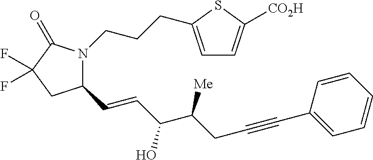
C(CC#CC1=CC=CC=C1)(C(O)C=CC1N(CCCC2=CC=C([CO2H])S2)C(=O)C(F)(F)C1)[Me]
